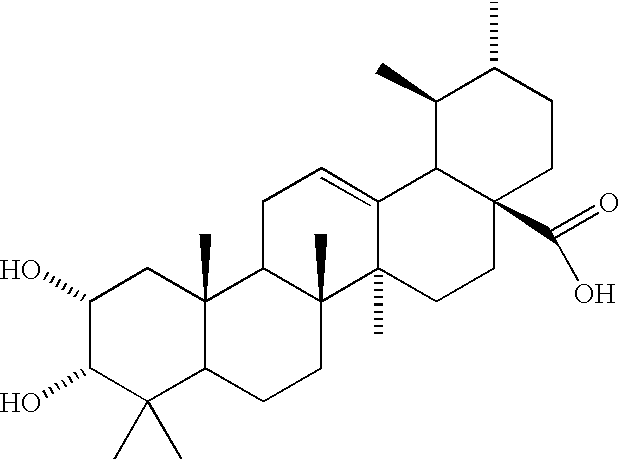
C1(O)C(O)C(C)(C)C2C(C)(C1)C1C(C)(CC2)C2(C)C(=CC1)C1C(C(=O)O)(CC2)CCC(C)C1C
